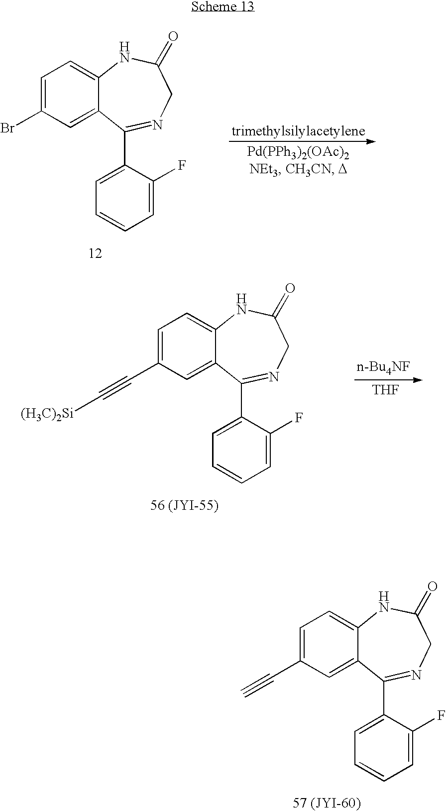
C1=C(C#C)C=C2C(=C1)NC(=O)CN=C2C1=CC=CC=C1F.C1=C(Br)C=C2C(=C1)NC(=O)CN=C2C1=CC=CC=C1F.C1=C(C#C[(H3C)2Si])C=C2C(=C1)NC(=O)CN=C2C1=CC=CC=C1F.[THF]
